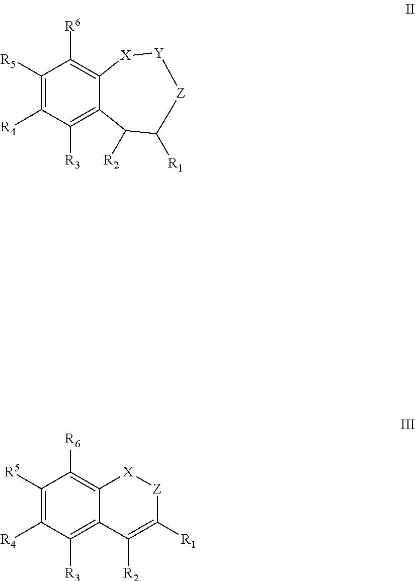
C1([R5])=C([R4])C([R3])=C2C(=C1[R6])[X][Y][Z]C([R1])C2[R2].C1([R5])=C([R4])C([R3])=C2C(=C1[R6])[X][Z]C([R1])=C2[R2]
